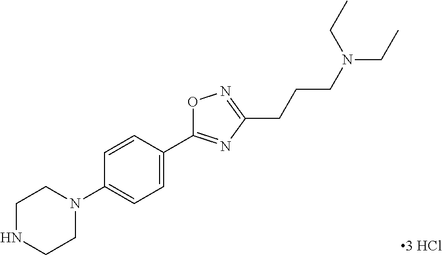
C1NCCN(C2=CC=C(C3=NC(CCCN(CC)CC)=NO3)C=C2)C1
